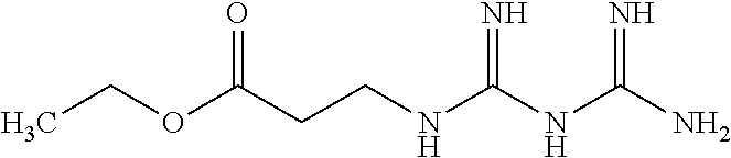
C(CNC(NC(N)=N)=N)C(OCC)=O
